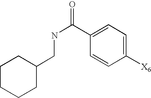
C1CCCC(CNC(=O)C2=CC=C([X6])C=C2)C1
